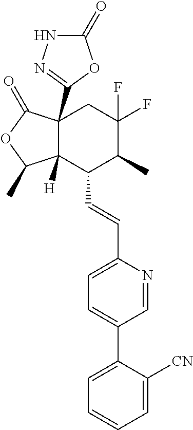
C12(C3=NNC(=O)O3)C([H])(C(C=CC3=CC=C(C4=CC=CC=C4[CN])C=N3)C(C)C(F)(F)C1)C(C)OC2=O
